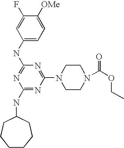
C1(NC2CCCCCC2)=NC(N2CCN(C(OCC)=O)CC2)=NC(NC2=CC=C([OMe])C(F)=C2)=N1
